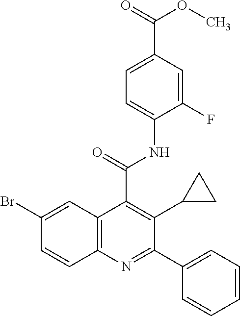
C1(F)=CC(C(=O)OC)=CC=C1NC(=O)C1=C(C2CC2)C(C2=CC=CC=C2)=NC2=C1C=C(Br)C=C2
